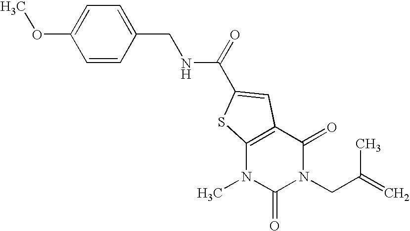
C1=C(OC)C=CC(CNC(=O)C2=CC3=C(N(C)C(=O)N(CC(=C)C)C3=O)S2)=C1
